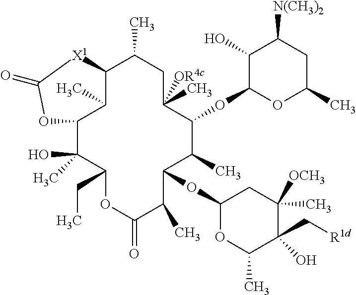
C12C(C)C(C(O)(C)C(CC)OC(=O)C(C)C(OC3OC(C)C(O)(C[R1d])C(C)([OCH3])C3)C(C)C(OC3OC(C)CC([N(CH3)2])C3O)C(C)([OR4c])CC1C)OC(=O)[X1]2
